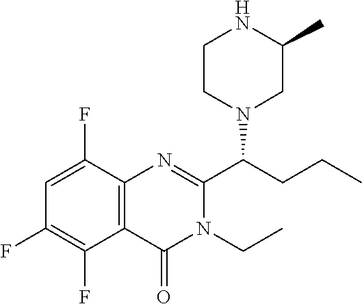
C1=C(F)C2=C(C(F)=C1F)C(=O)N(CC)C(C(CCC)N1CC(C)NCC1)=N2
